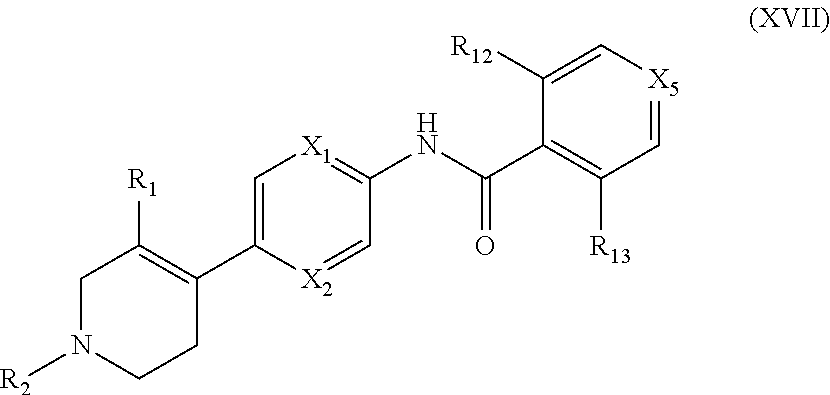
C1N([R2])CCC(C2=C[X1]=C(NC(C3=C([R13])C=[X5]C=C3[R12])=O)C=[X2]2)=C1[R1]
